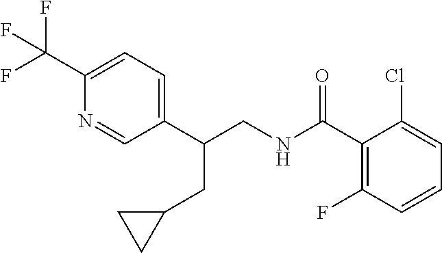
C1(C(NCC(C2=CC=C(C(F)(F)F)N=C2)CC2CC2)=O)=C(F)C=CC=C1Cl
